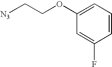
C1=CC=C(OCC[N3])C=C1F
